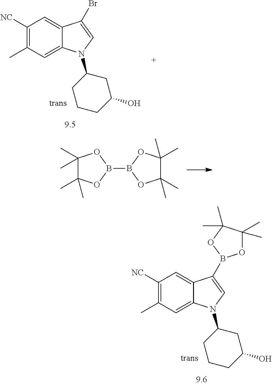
C1([NC])=C(C)C=C2C(=C1)C(B1OC(C)(C)C(C)(C)O1)=CN2C1CCCC(O)C1.C1([NC])=C(C)C=C2C(=C1)C(Br)=CN2C1CCCC(O)C1.C1(C)(C)C(C)(C)OB(B2OC(C)(C)C(C)(C)O2)O1
